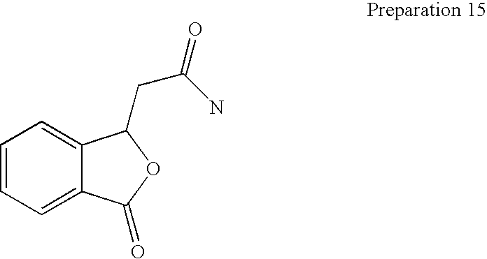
C(C1C2=CC=CC=C2C(=O)O1)C(=O)N
